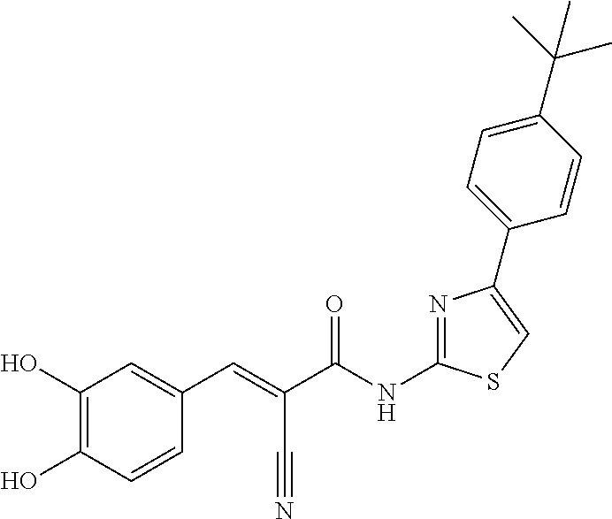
N1=C(NC(C(=CC2=CC(O)=C(O)C=C2)C#N)=O)SC=C1C1=CC=C(C(C)(C)C)C=C1
